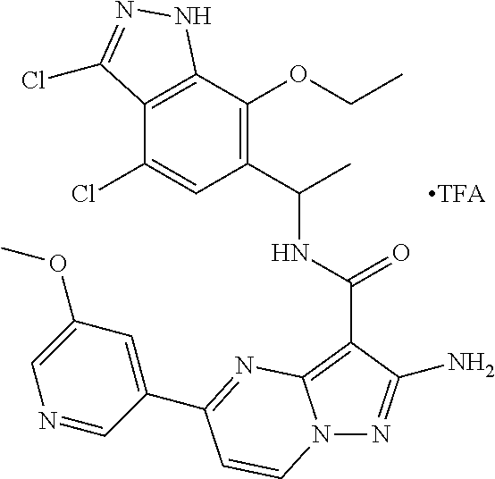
C12=C(C(OCC)=C(C(C)NC(=O)C3=C4N(N=C3N)C=CC(C3=CC(OC)=CN=C3)=N4)C=C1Cl)NN=C2Cl
